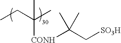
CCC(C)([CONH]C(C[SO3H])(C)C)C
